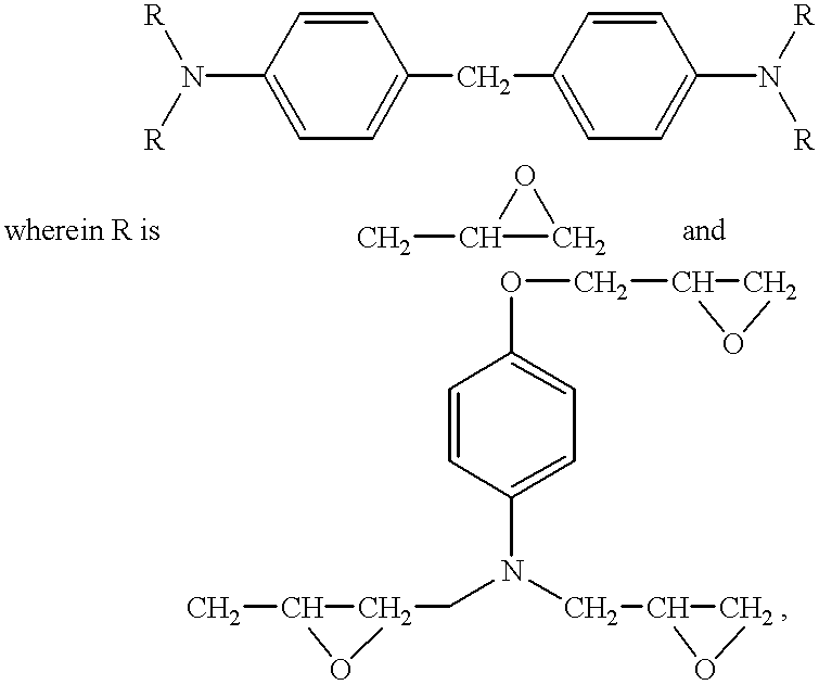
C1(N([R])[R])=CC=C(CC2=CC=C(N([R])[R])C=C2)C=C1.C1(C)CO1.C1=CC(N(CC2C(C)O2)CC2OC2)=CC=C1OCC1OC1
